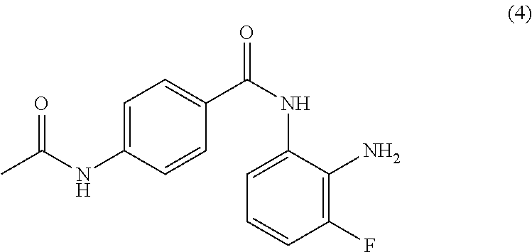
C1=CC(NC(=O)C)=CC=C1C(NC1=CC=CC(F)=C1N)=O
